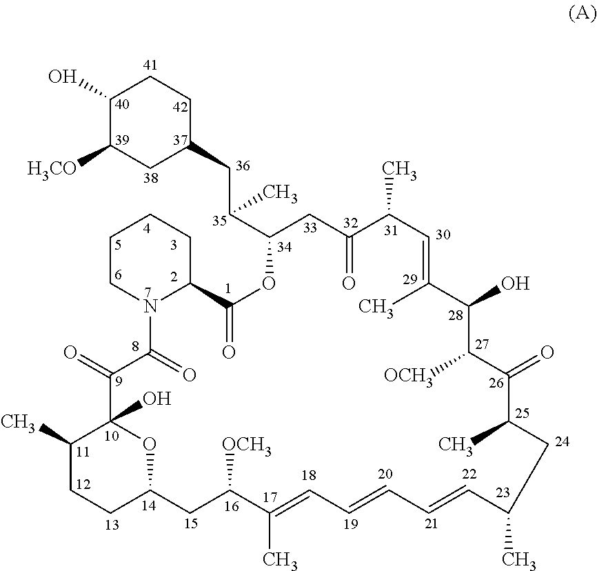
C1(O)C([H3CO])CC(CC(C2CC(=O)C(C)C=C(C)C(O)C([OCH3])C(=O)C(C)CC(C)C=CC=CC=C(C)C([OCH3])CC3OC(O)(C(=O)C(=O)N4C(C(=O)O2)CCCC4)C(C)CC3)C)CC1
